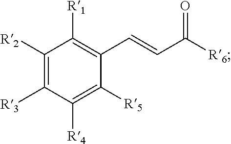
[R6]C(C=CC1=C([R1])C([R2])=C([R3])C([R4])=C1[R5])=O
